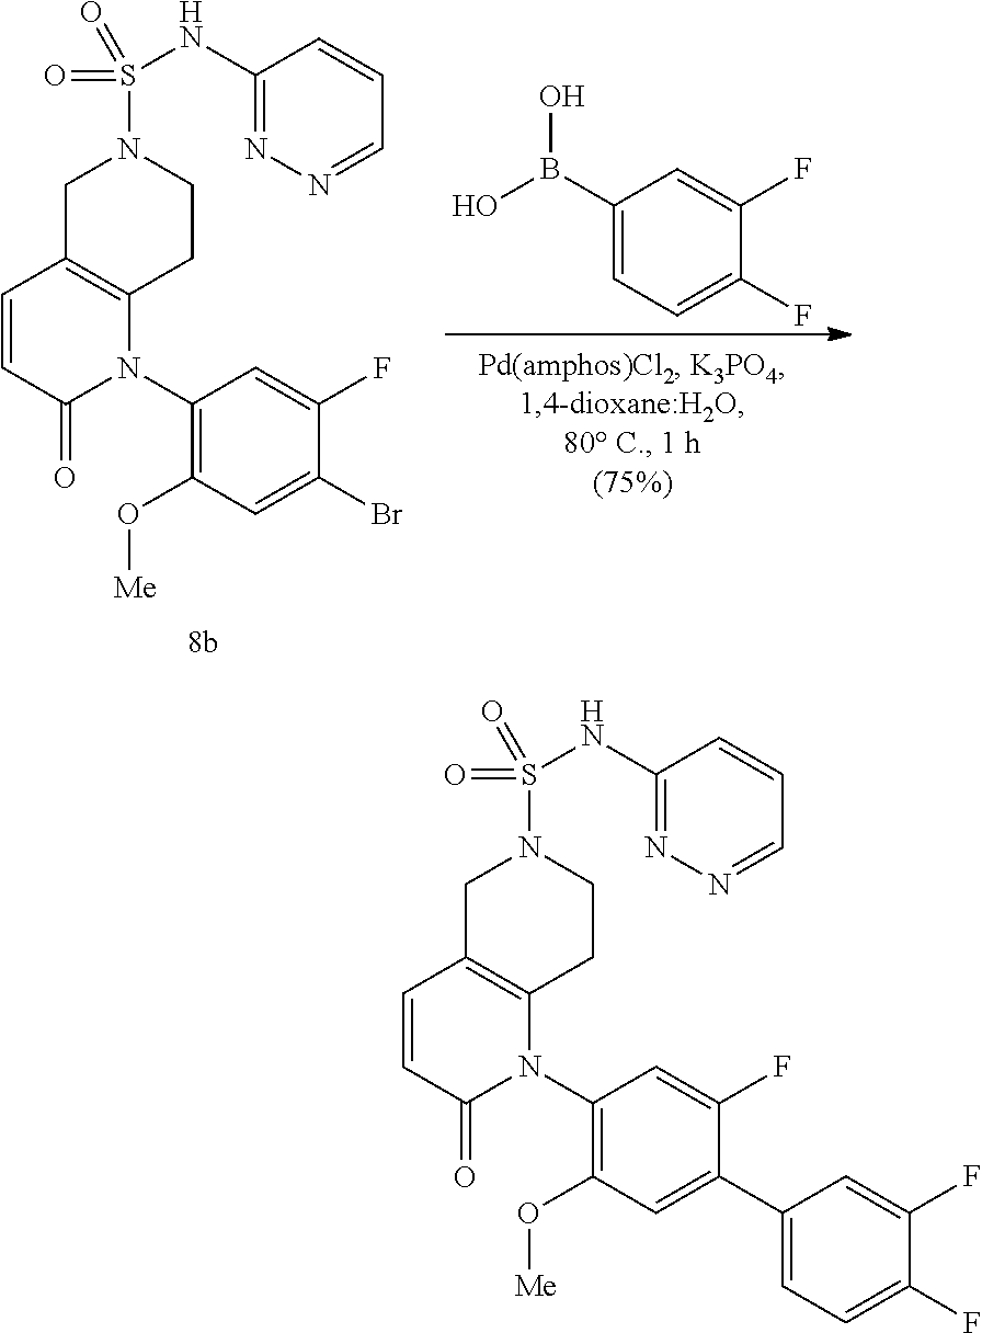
C1C2=C(CCN1S(=O)(=O)NC1=NN=CC=C1)N(C1=C(O[Me])C=C(C3=CC=C(F)C(F)=C3)C(F)=C1)C(=O)C=C2.C1C2=C(CCN1S(=O)(=O)NC1=NN=CC=C1)N(C1=C(O[Me])C=C(Br)C(F)=C1)C(=O)C=C2.C1(B(O)O)=CC=C(F)C(F)=C1
